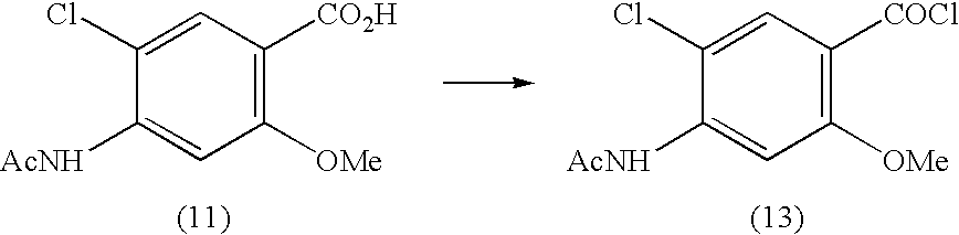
C1([OMe])=C([CO2H])C=C(Cl)C([AcNH])=C1.C1([OMe])=C([COCl])C=C(Cl)C([AcNH])=C1
